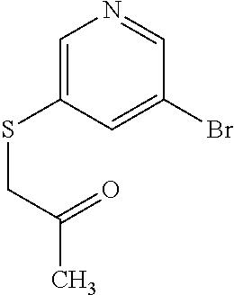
C1=C(SCC(C)=O)C=C(Br)C=N1
